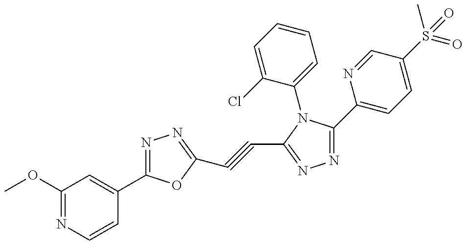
C1(OC)=NC=CC(C2=NN=C(C#CC3=NN=C(C4=CC=C(S(C)(=O)=O)C=N4)N3C3=CC=CC=C3Cl)O2)=C1
